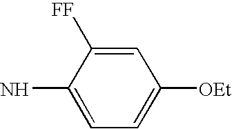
C1=C([FF])C(N)=CC=C1[OEt]
